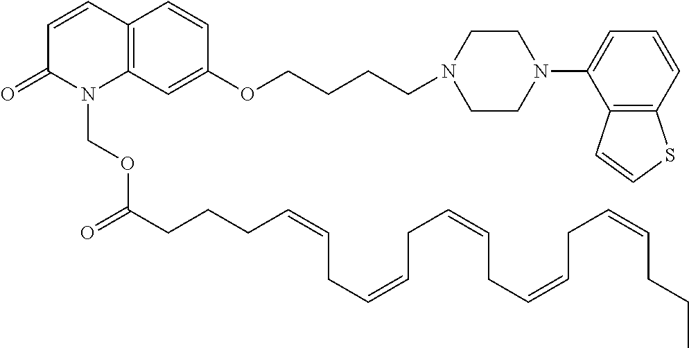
C12=C(C=C(OCCCCN3CCN(C4=CC=CC5=C4C=CS5)CC3)C=C1)N(COC(CCCC=CCC=CCC=CCC=CCC=CCCC)=O)C(=O)C=C2
